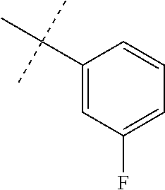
C1(C(C)(C)C)=CC(F)=CC=C1
